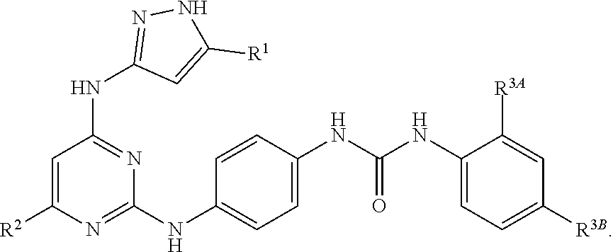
C1=C([R2])N=C(NC2=CC=C(NC(NC3=CC=C([R3B])C=C3[R3A])=O)C=C2)N=C1NC1=NNC([R1])=C1
